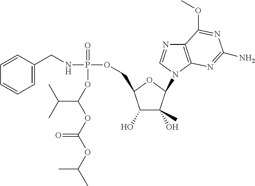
C1=CC(CNP(OCC2C(O)C(O)(C)C(N3C=NC4=C3N=C(N)N=C4OC)O2)(=O)OC(OC(OC(C)C)=O)C(C)C)=CC=C1
